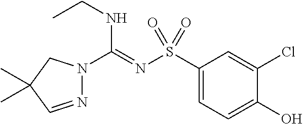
C1(S(N=C(NCC)N2N=CC(C)(C)C2)(=O)=O)=CC=C(O)C(Cl)=C1
